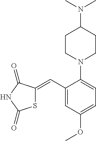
C1(C=C2SC(=O)NC2=O)=CC(OC)=CC=C1N1CCC(N(C)C)CC1
